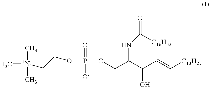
C[N+](CCOP(=O)(OCC(C(C=C[C13H27])O)NC(=O)[C16H33])[O-])(C)C
